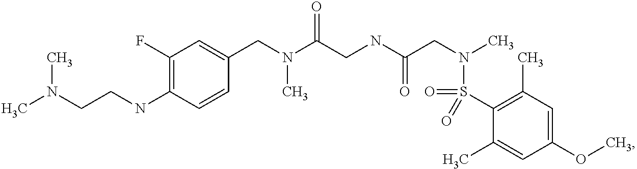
C1(CN(C(CNC(CN(C)S(C2=C(C)C=C(OC)C=C2C)(=O)=O)=O)=O)C)=CC(F)=C(NCCN(C)C)C=C1
